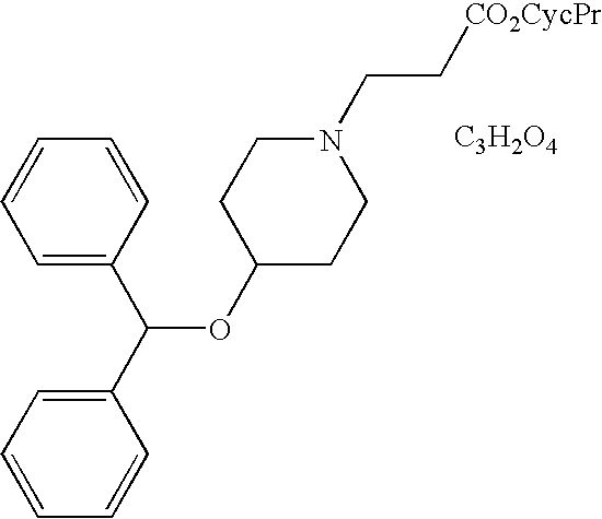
C1=CC=C(C(C2=CC=CC=C2)OC2CCN(CC[CO2CycPr])CC2)C=C1.[C3H2O4]
